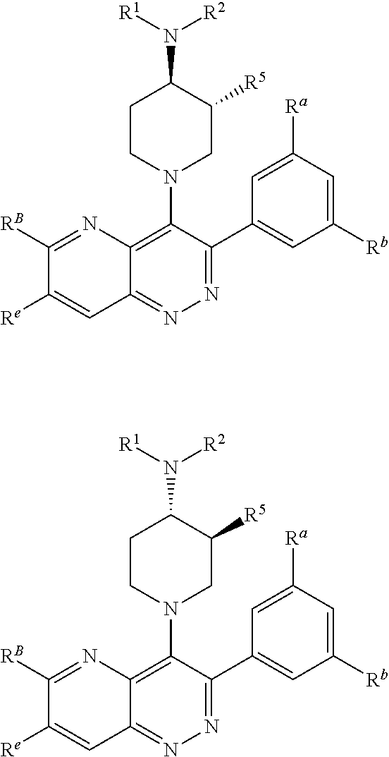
C1([RB])=NC2=C(N3CC([R5])C(N([R2])[R1])CC3)C(C3=CC([Rb])=CC([Ra])=C3)=NN=C2C=C1[Re].C1([RB])=NC2=C(N3CC([R5])C(N([R2])[R1])CC3)C(C3=CC([Rb])=CC([Ra])=C3)=NN=C2C=C1[Re]
